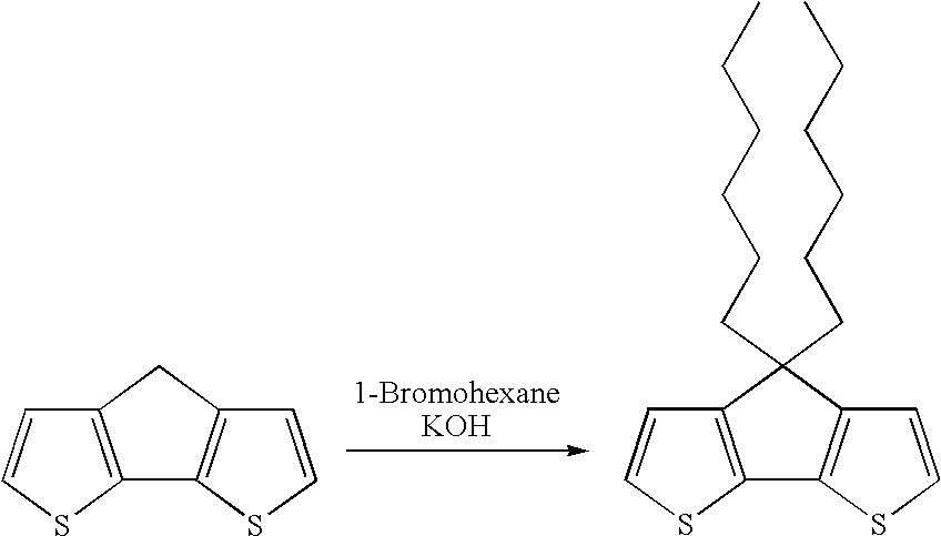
C12=C(CC3=C1SC=C3)C=CS2.C12=C(C(CCCCCC)(CCCCCC)C3=C1SC=C3)C=CS2
